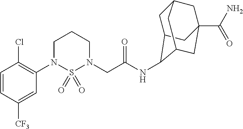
C1=CC([CF3])=CC(N2S(=O)(=O)N(CC(NC3C4CC5CC(C(N)=O)(CC3C5)C4)=O)CCC2)=C1Cl
